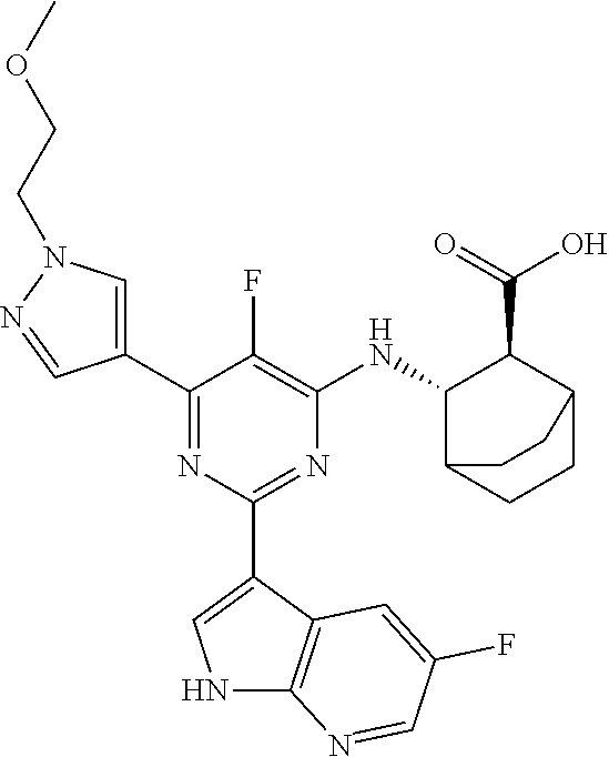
C1(C2=CN(CCOC)N=C2)=NC(C2=CNC3=C2C=C(F)C=N3)=NC([HN]C2C(C(=O)O)C3CCC2CC3)=C1F
